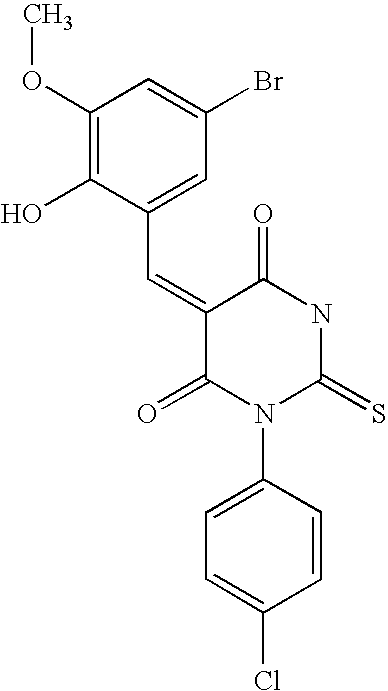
C1(OC)=C(O)C(C=C2C(=O)N(C3=CC=C(Cl)C=C3)C(=S)NC2=O)=CC(Br)=C1
